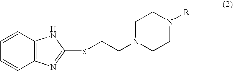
C1=CC2=C(C=C1)N=C(SCCN1CCN([R])CC1)N2
